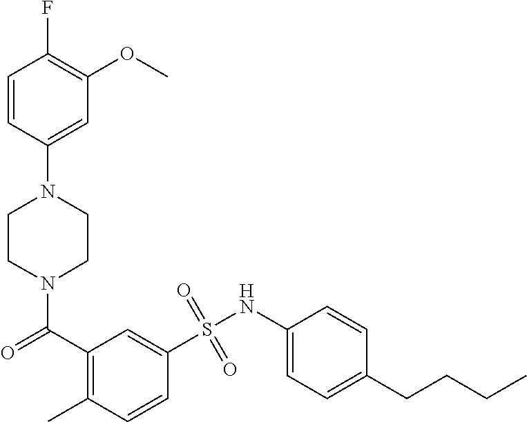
N1(C(C2=C(C)C=CC(S(NC3=CC=C(CCCC)C=C3)(=O)=O)=C2)=O)CCN(C2=CC(OC)=C(F)C=C2)CC1
